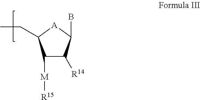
C1([M][R15])C([R14])C(B)[A]C1CC
